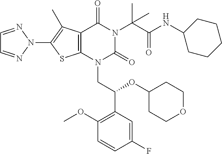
C12=C(N(CC(C3=C(OC)C=CC(F)=C3)OC3CCOCC3)C(=O)N(C(C(NC3CCCCC3)=O)(C)C)C1=O)SC(N1N=CC=N1)=C2C
